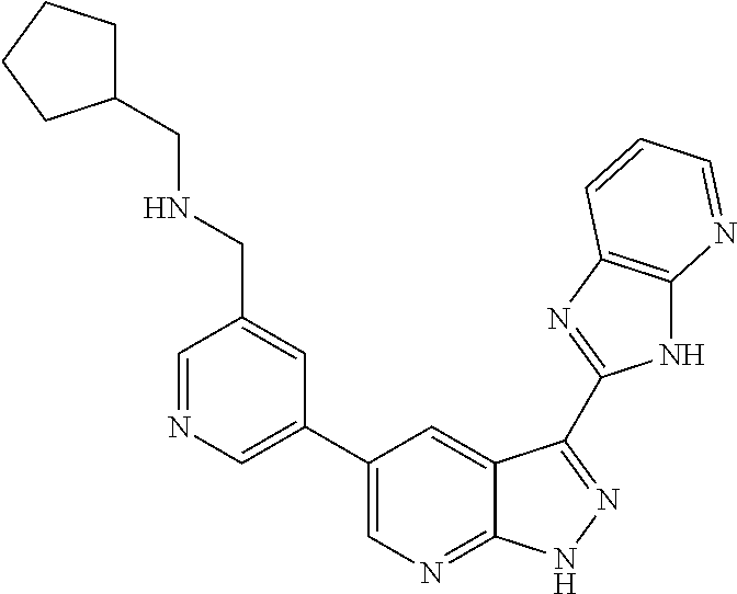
C1=NC=C(C2=CN=C3C(=C2)C(C2=NC4=C(N2)N=CC=C4)=NN3)C=C1CNCC1CCCC1
